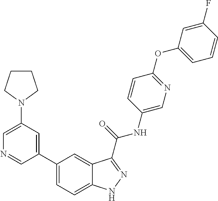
C1(N2CCCC2)=CN=CC(C2=CC=C3C(=C2)C(C(NC2=CN=C(OC4=CC=CC(F)=C4)C=C2)=O)=NN3)=C1
